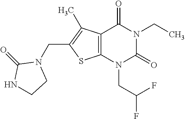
C12=C(N(CC(F)F)C(=O)N(CC)C1=O)SC(CN1C(=O)NCC1)=C2C
